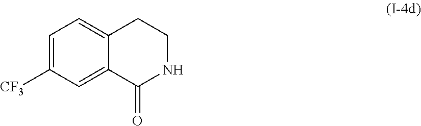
C12=CC=C([CF3])C=C1C(=O)NCC2
